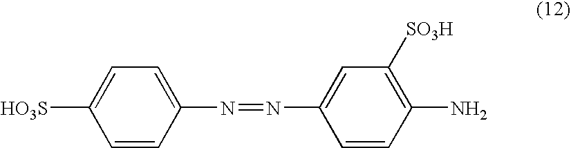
C1=CC(N=NC2=CC([SO3H])=C(N)C=C2)=CC=C1[HO3S]
